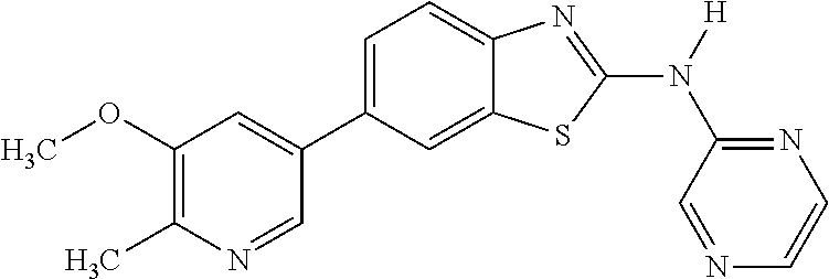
C1(OC)=C(C)N=CC(C2=CC=C3C(=C2)SC(N([H])C2=NC=CN=C2)=N3)=C1
